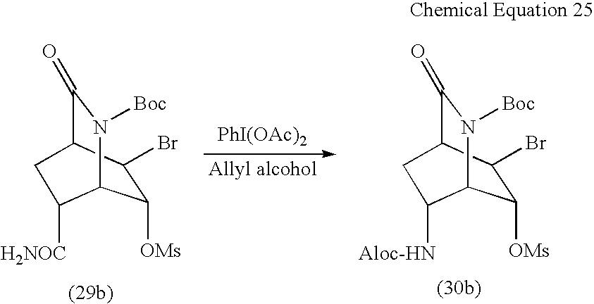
C1([OMs])C(Br)C2C(=O)N([Boc])C1C([H2NOC])C2.C1([OMs])C(Br)C2C(=O)N([Boc])C1C([Aloc-HN])C2.[PhI(OAc)2].[Allyl alcohol]
